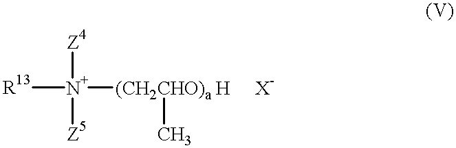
[R13][N+]([(CH2CHO)a H]C)([Z4])[Z5].[X-]
